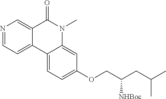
N1=CC=C2C(=C1)C(=O)N(C)C1=CC(OCC(CC(C)C)[NHBoc])=CC=C21
